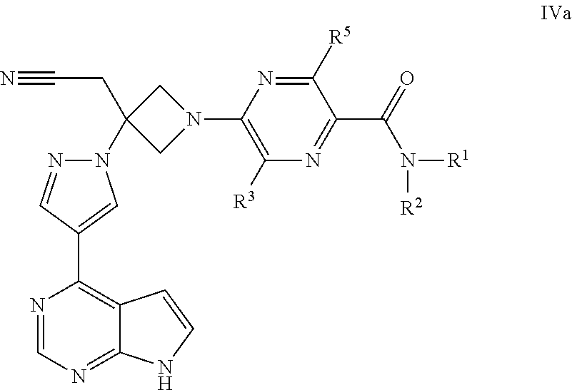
N1(C2(CC#N)CN(C3=C([R3])N=C(C(=O)N([R1])[R2])C([R5])=N3)C2)N=CC(C2=C3C(=NC=N2)NC=C3)=C1
